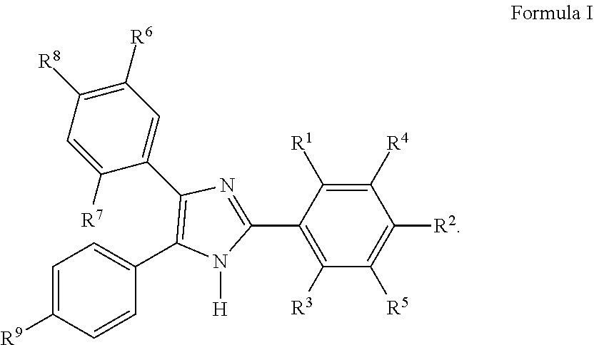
C1=C([R9])C=CC(C2=C(C3=CC([R6])=C([R8])C=C3[R7])N=C(C3=C([R3])C([R5])=C([R2])C([R4])=C3[R1])N2[H])=C1
